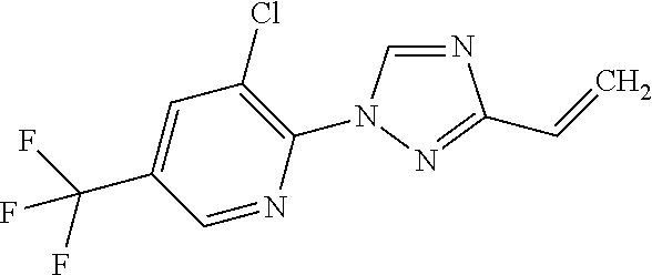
C1(N2C=NC(C=C)=N2)=C(Cl)C=C(C(F)(F)F)C=N1
